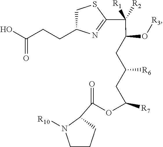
C1C(CCC(O)=O)N=C(C(C(O[R3])CC([R6])CC([R7])OC(=O)C2CCCN2[R10])([R2])[R1])S1
